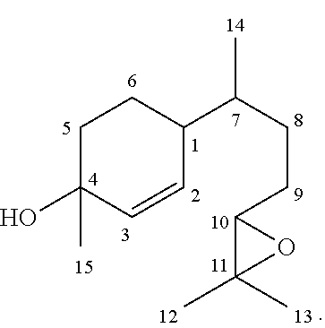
C1C(O)(C)C=CC(C(CCC2C(C)(C)O2)C)C1
